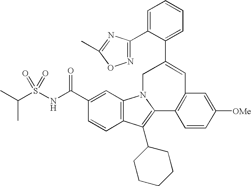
C1(C(NS(C(C)C)(=O)=O)=O)=CC2=C(C=C1)C(C1CCCCC1)=C1N2CC(C2=CC=CC=C2C2=NOC(C)=N2)=CC2=C1C=CC([OMe])=C2
